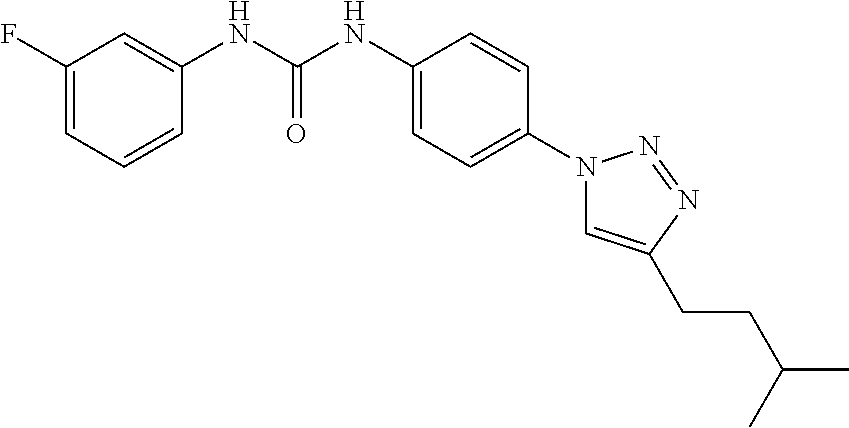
C1(F)=CC=CC(NC(NC2=CC=C(N3C=C(CCC(C)C)N=N3)C=C2)=O)=C1
